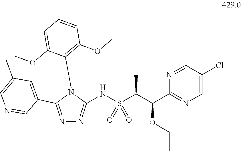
N1=CC(C2=NN=C(NS(C(C(C3=NC=C(Cl)C=N3)OCC)C)(=O)=O)N2C2=C(OC)C=CC=C2OC)=CC(C)=C1
